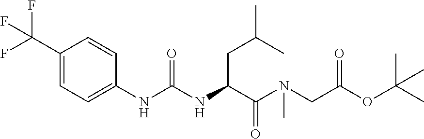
C1(C(F)(F)F)=CC=C(NC(=O)NC(CC(C)C)C(=O)N(CC(=O)OC(C)(C)C)C)C=C1
